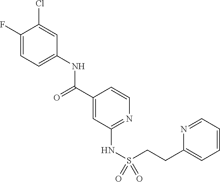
C1(F)=CC=C(NC(C2=CC(NS(=O)(CCC3=CC=CC=N3)=O)=NC=C2)=O)C=C1Cl
